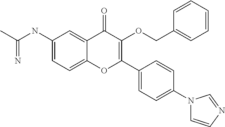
C1(NC(C)=N)=CC=C2C(=C1)C(=O)C(OCC1=CC=CC=C1)=C(C1=CC=C(N3C=CN=C3)C=C1)O2
